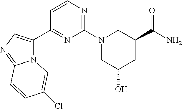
N12C(C3=NC(N4CC(O)CC(C(=O)N)C4)=NC=C3)=CN=C1C=CC(Cl)=C2
